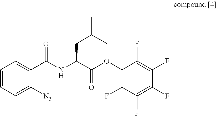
C1=CC=C([N3])C(C(NC(C(=O)OC2=C(F)C(F)=C(F)C(F)=C2F)CC(C)C)=O)=C1
